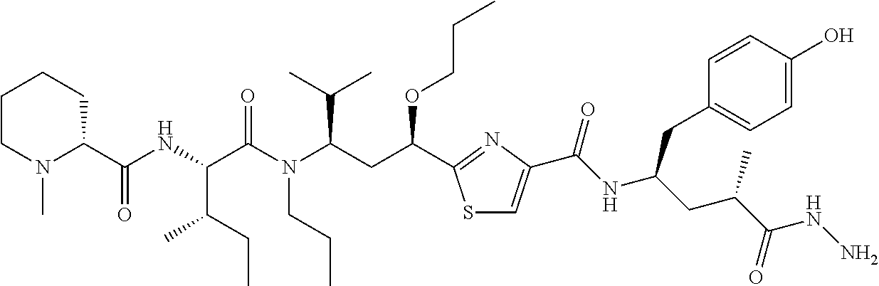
C1CN(C)C(C(NC(C(N(C(CC(OCCC)C2=NC(C(NC(CC(C(=O)NN)C)CC3=CC=C(O)C=C3)=O)=CS2)C(C)C)CCC)=O)C(C)CC)=O)CC1
